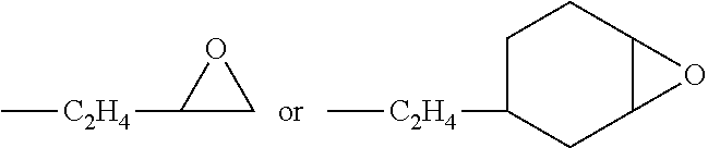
C[C2H4]C1CC2C(CC1)O2.C[C2H4]C1CO1
